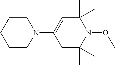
C1CN(C2=CC(C)(C)N(OC)C(C)(C)C2)CCC1
